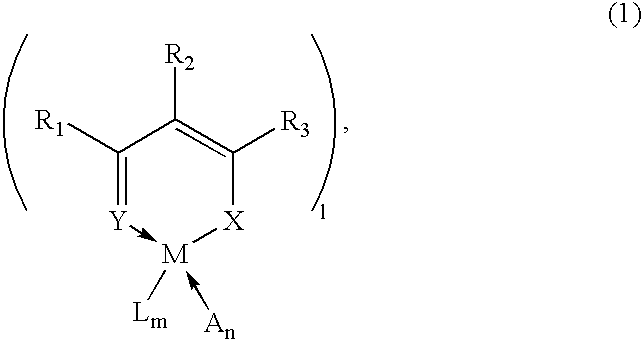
[R1]C1=[Y]->[M]([Lm])(-[An])[X]C([R3])=C1[R2]
